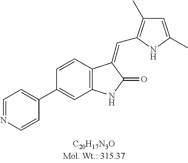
C1=CC2=C(C=C1C1=CC=NC=C1)NC(=O)C2=CC1=C(C)C=C(C)N1
